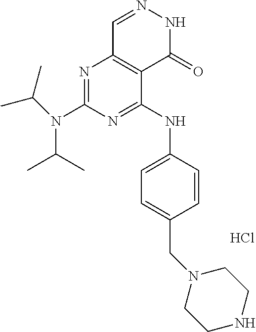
N1=C(NC2=CC=C(CN3CCNCC3)C=C2)C2=C(N=C1N(C(C)C)C(C)C)C=NNC2=O.Cl
